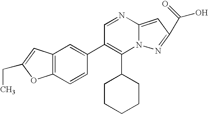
C1(C2CCCCC2)=C(C2=CC3=C(C=C2)OC(CC)=C3)C=NC2=CC(C(O)=O)=NN12
